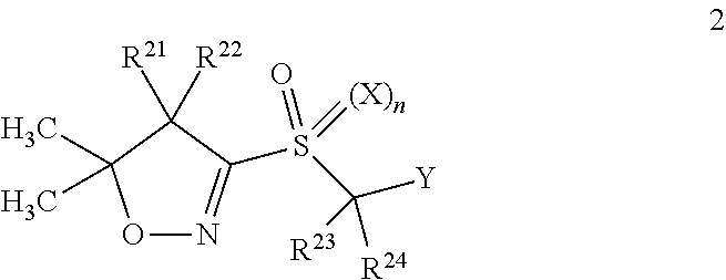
O1N=C(S(=O)(C([Y])([R23])[R24])=[(X)n])C([R21])([R22])C1(C)C
